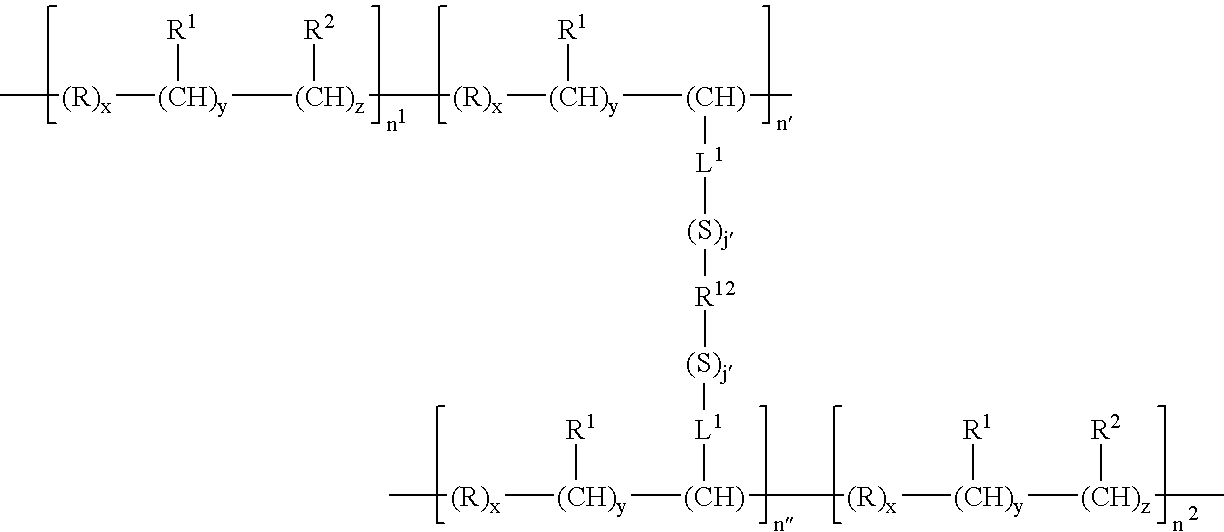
C[(R)x][(CH)y]([R1])[(CH)z]([R2])[(R)x][(CH)y]([R1])[(CH)](C)[L1][(S)j][R12][(S)j][L1][(CH)]([(CH)y]([R1])[(R)x]C)[(R)x][(CH)y]([(CH)z]([R2])C)[R1]
